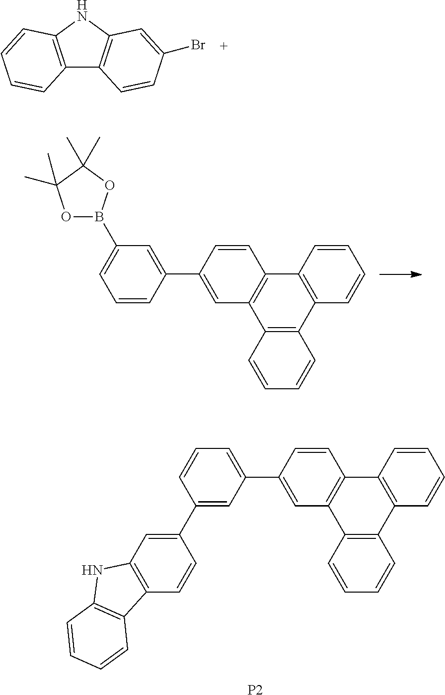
C1=C(C2=CC=CC(C3=CC4=C(C=C3)C3=C(N4)C=CC=C3)=C2)C=CC2=C1C1=C(C3=C2C=CC=C3)C=CC=C1.[P2].C12=C(NC3=C1C=CC(Br)=C3)C=CC=C2.C1=C(C2=CC(B3OC(C)(C)C(C)(C)O3)=CC=C2)C=CC2=C1C1=C(C3=C2C=CC=C3)C=CC=C1
